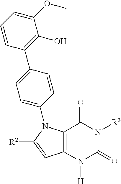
C12=C(C=C([R2])N1C1=CC=C(C3=C(O)C(OC)=CC=C3)C=C1)N([H])C(=O)N([R3])C2=O
